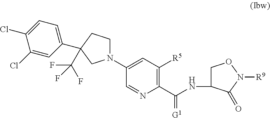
N1(C2=CC([R5])=C(C(=[G1])NC3CON([R9])C3=O)N=C2)CCC(C2=CC=C(Cl)C(Cl)=C2)(C(F)(F)F)C1
